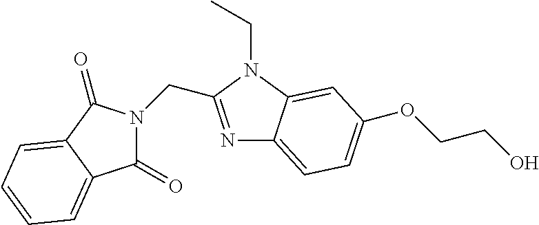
N1=C(CN2C(=O)C3=CC=CC=C3C2=O)N(CC)C2=CC(OCCO)=CC=C12
